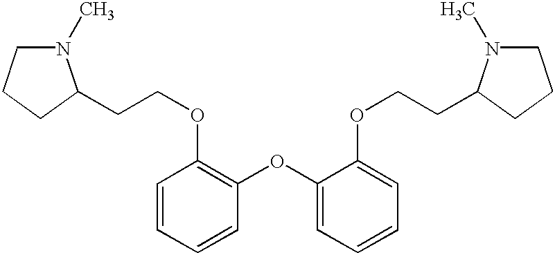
C1=CC=CC(OC2=CC=CC=C2OCCC2N(C)CCC2)=C1OCCC1N(C)CCC1
